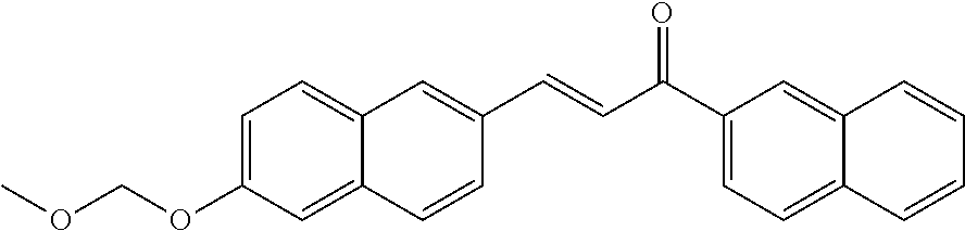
C1=C(OCOC)C=C2C(=C1)C=C(C=CC(C1=CC=C3C(=C1)C=CC=C3)=O)C=C2
